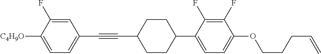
C1=C(F)C([C4H9O])=CC=C1C#CC1CCC(C2=CC=C(OCCCC=C)C(F)=C2F)CC1
